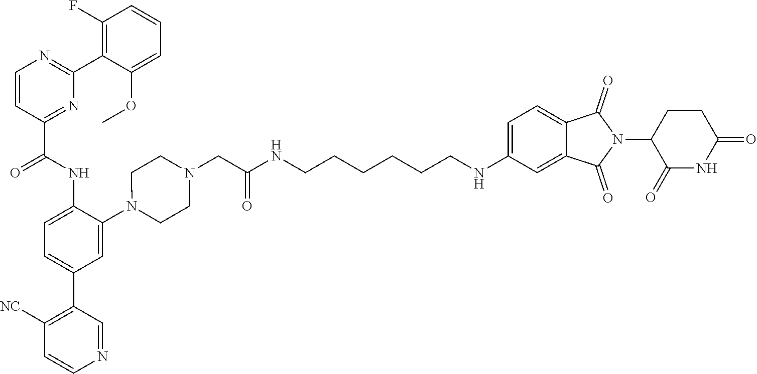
C1=CC(C(NC2=CC=C(C3=C([NC])C=CN=C3)C=C2N2CCN(CC(NCCCCCCNC3=CC=C4C(=C3)C(=O)N(C3C(=O)NC(=O)CC3)C4=O)=O)CC2)=O)=NC(C2=C(F)C=CC=C2OC)=N1
